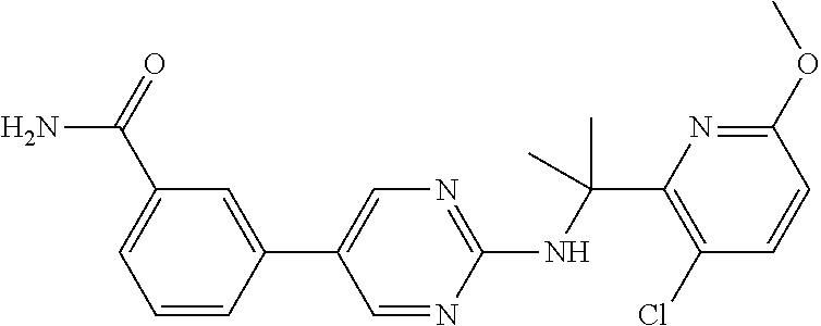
N(C(C1=C(Cl)C=CC(OC)=N1)(C)C)C1=NC=C(C2=CC(C(=O)N)=CC=C2)C=N1
